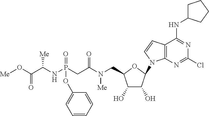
C12=C(N=C(Cl)N=C1NC1CCCC1)N(C1C(O)C(O)C(CN(C(CP(NC(C(O[Me])=O)[Me])(=O)OC3=CC=CC=C3)=O)[Me])O1)C=C2
